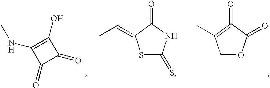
C1(O)=C(NC)C(=O)C1=O.S1C(=S)NC(=O)C1=CC.C1OC(=O)C(=O)=C1C
